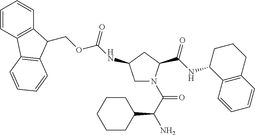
N(C(=O)OCC1C2=C(C=CC=C2)C2=C1C=CC=C2)C1CN(C(C(N)C2CCCCC2)=O)C(C(NC2C3=C(CCC2)C=CC=C3)=O)C1
